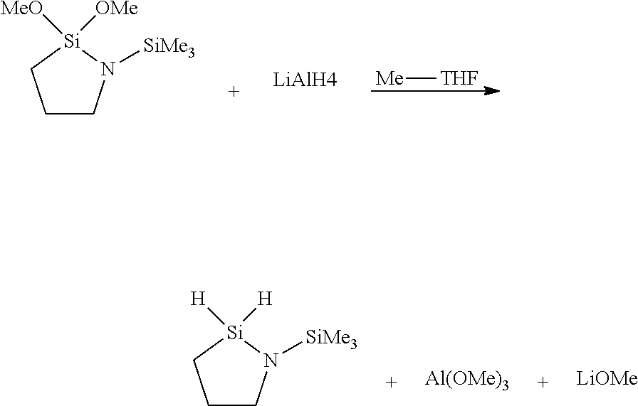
[Me][THF].C1CN([SiMe3])[Si]([MeO])([OMe])C1.[LiAlH4].C1CN([SiMe3])[Si]([H])([H])C1.[Al(OMe)3].[LiOMe]
